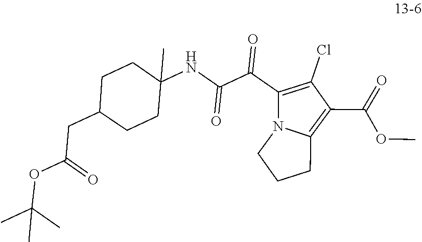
C(C(=O)OC(C)(C)C)C1CCC(NC(=O)C(C2=C(Cl)C(C(OC)=O)=C3N2CCC3)=O)(C)CC1
